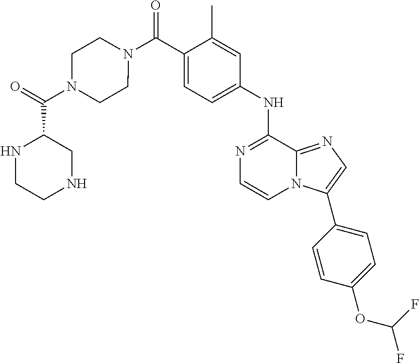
C1(C)=CC(NC2=NC=CN3C2=NC=C3C2=CC=C(OC(F)F)C=C2)=CC=C1C(N1CCN(C(C2NCCNC2)=O)CC1)=O
